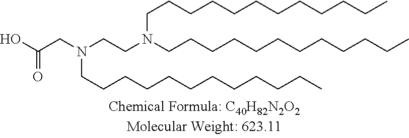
C(CN(CCN(CCCCCCCCCCCC)CCCCCCCCCCCC)CCCCCCCCCCCC)(O)=O
